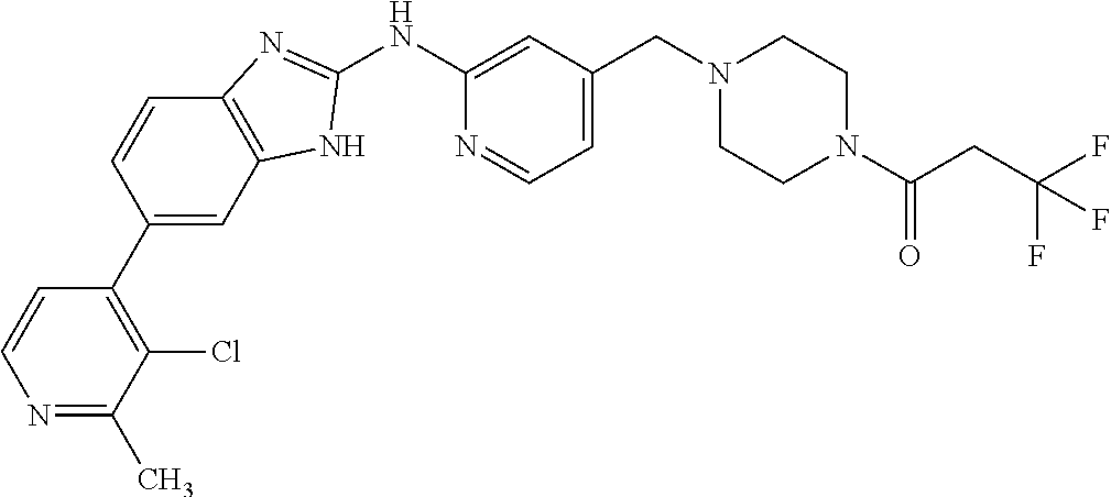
N1=C(C)C(Cl)=C(C2=CC3=C(C=C2)N=C(NC2=CC(CN4CCN(C(CC(F)(F)F)=O)CC4)=CC=N2)N3)C=C1
